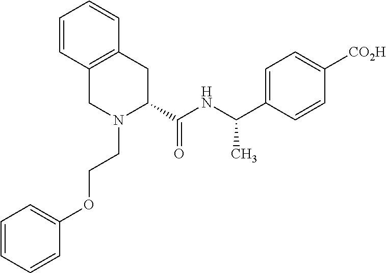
C1=CC=CC(OCCN2C(C(NC(C3=CC=C([CO2H])C=C3)C)=O)CC3=C(C2)C=CC=C3)=C1
